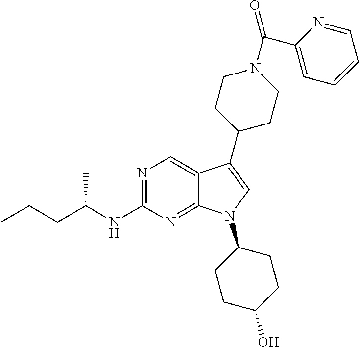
N1=C(NC(CCC)C)N=C2C(=C1)C(C1CCN(C(=O)C3=CC=CC=N3)CC1)=CN2C1CCC(O)CC1
